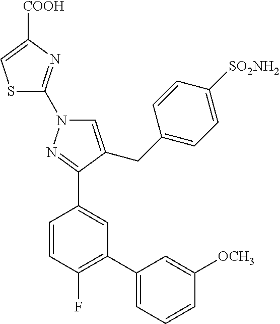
C1=CC(F)=C(C2=CC=CC([OCH3])=C2)C=C1C1=NN(C2=NC([COOH])=CS2)C=C1CC1=CC=C([SO2NH2])C=C1
